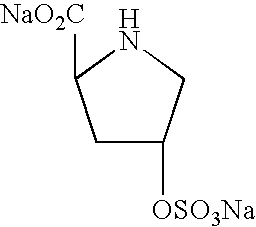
C1C([OSO3Na])CNC1[NaO2C]
